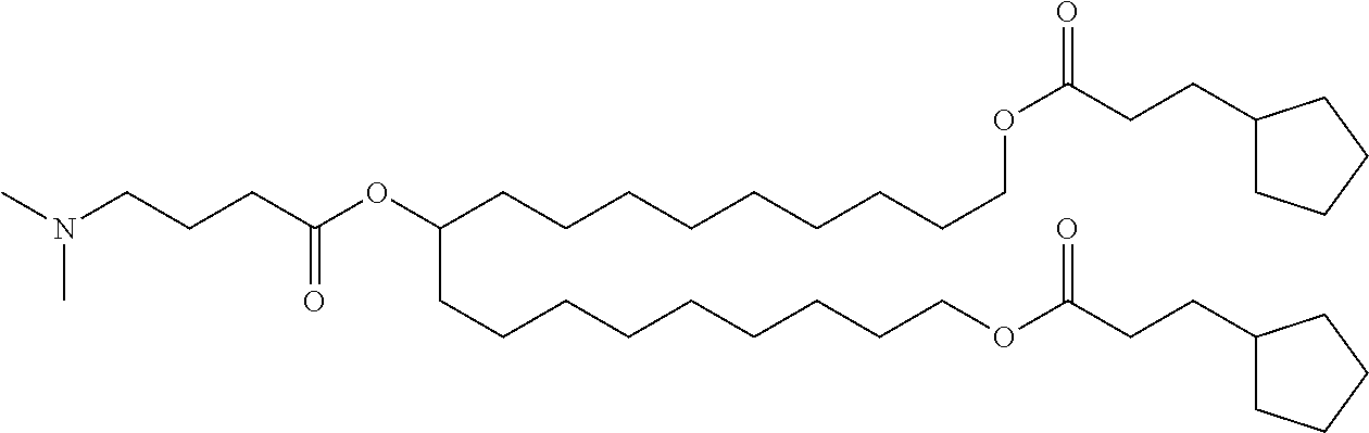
CN(CCCC(OC(CCCCCCCCCOC(CCC1CCCC1)=O)CCCCCCCCCOC(=O)CCC1CCCC1)=O)C
